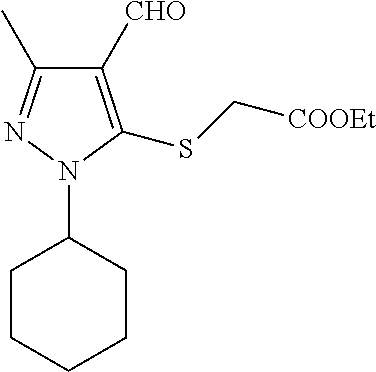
C1([CHO])=C(SC[COOEt])N(C2CCCCC2)N=C1C
